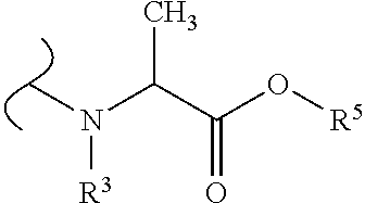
C(C(O[R5])=O)(N(C)[R3])C
